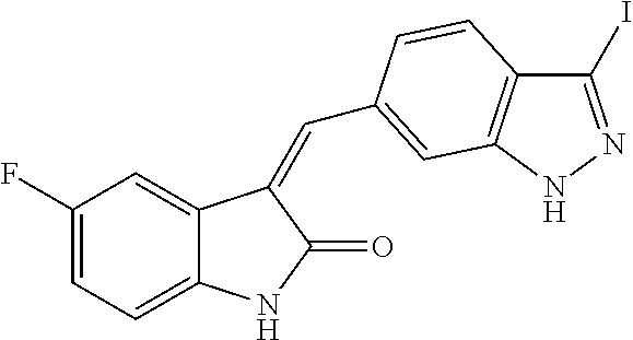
C1(F)=CC=C2C(=C1)C(=CC1=CC3=C(C(I)=NN3)C=C1)C(=O)N2
